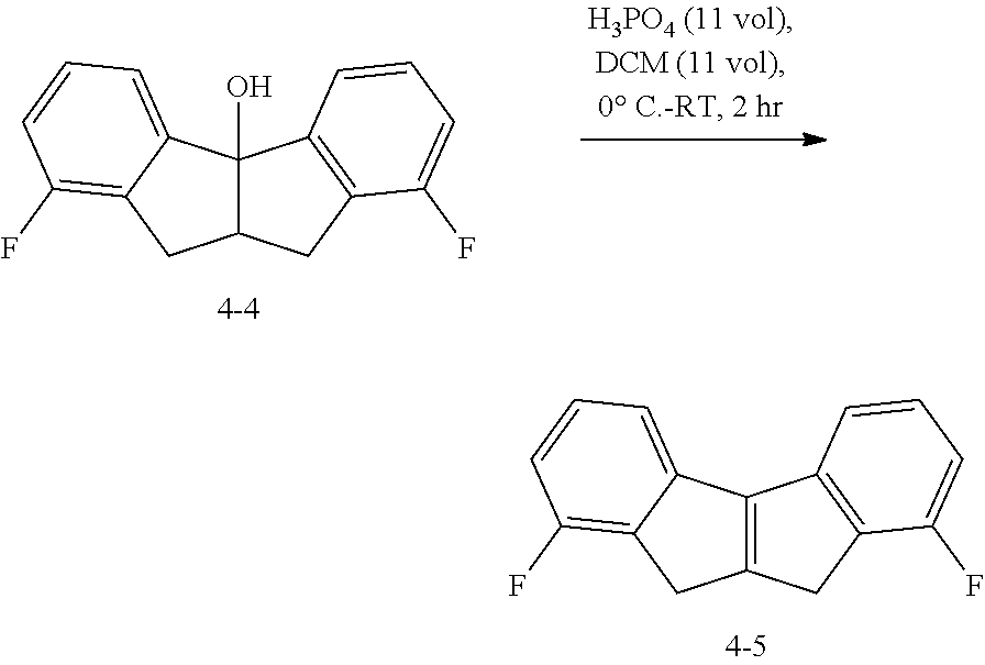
C12=C(C3=CC=CC(F)=C3C1)C1=C(C2)C(F)=CC=C1.C12C(O)(C3=CC=CC(F)=C3C1)C1=C(C2)C(F)=CC=C1
